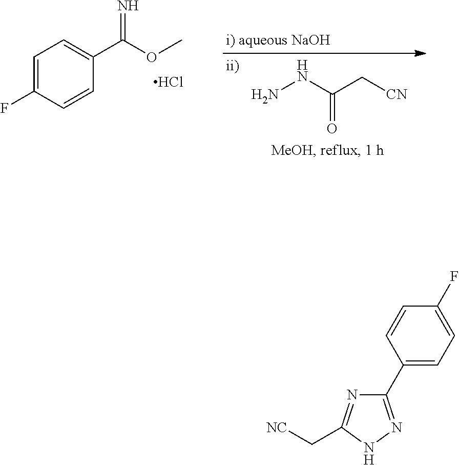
C1=C(F)C=CC(C(OC)=N)=C1.Cl.NNC(C[CN])=O.C1(C2=CC=C(F)C=C2)=NNC(C[NC])=N1
